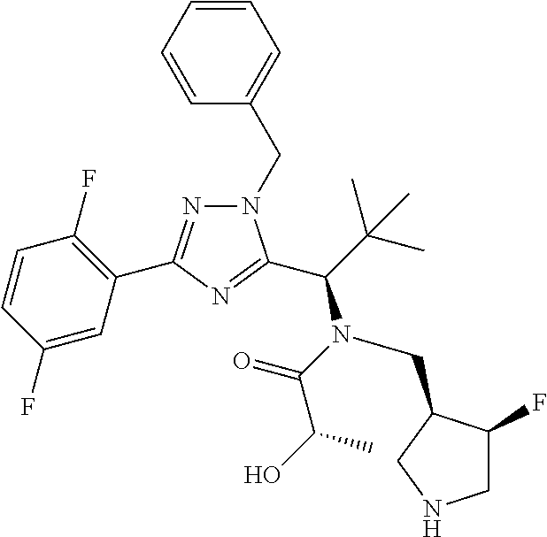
C1=CC(F)=CC(C2=NN(CC3=CC=CC=C3)C(C(N(C(C(O)C)=O)CC3C(F)CNC3)C(C)(C)C)=N2)=C1F
